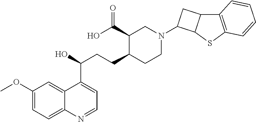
C1(OC)=CC=C2C(=C1)C(C(O)CCC1CCN(C3C4C(C5=C(S4)C=CC=C5)C3)CC1C(O)=O)=CC=N2
